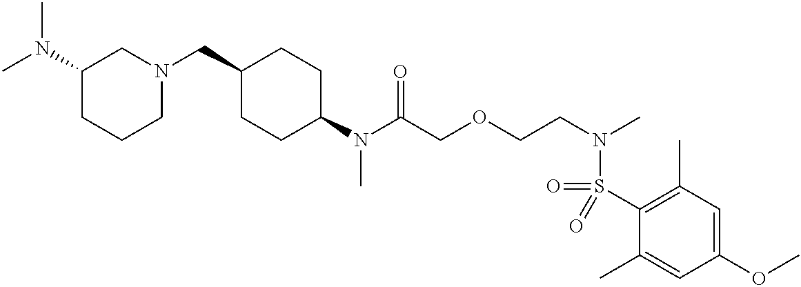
N(C(COCCN(C)S(C1=C(C)C=C(OC)C=C1C)(=O)=O)=O)(C)C1CCC(CN2CC(N(C)C)CCC2)CC1
